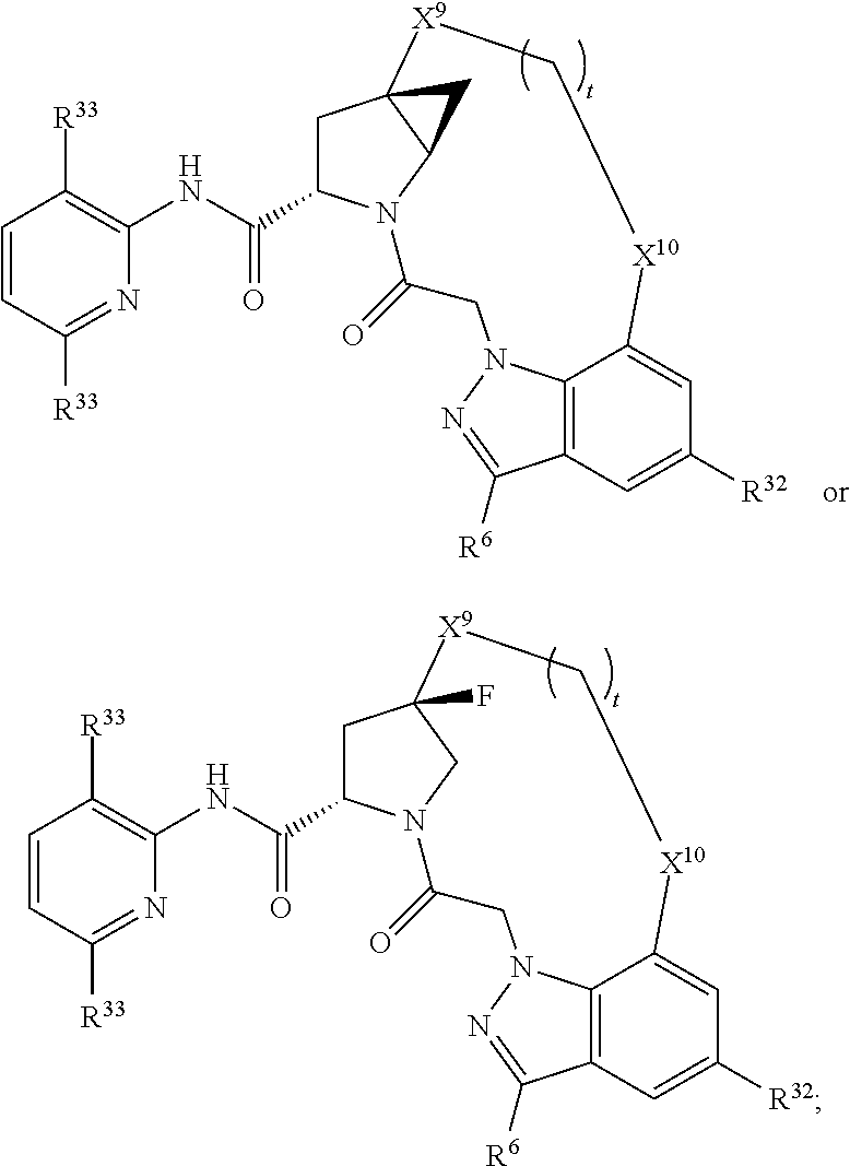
C12=C3C=C([R32])C=C1[X10]C[X9]C14CC(C(NC5=C([R33])C=CC([R33])=N5)=O)N(C(=O)CN2N=C3[R6])C1C4.C12=C3C=C([R32])C=C1[X10]C[X9]C1(F)CC(C(NC4=C([R33])C=CC([R33])=N4)=O)N(C(=O)CN2N=C3[R6])C1
